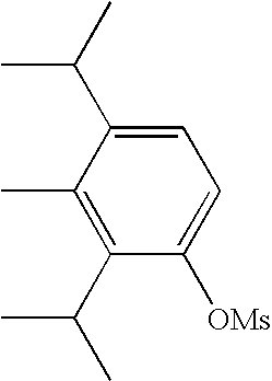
C1(C)=C(C(C)C)C([OMs])=CC=C1C(C)C
